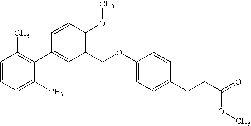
C1(COC2=CC=C(CCC(=O)OC)C=C2)=C(OC)C=CC(C2=C(C)C=CC=C2C)=C1
